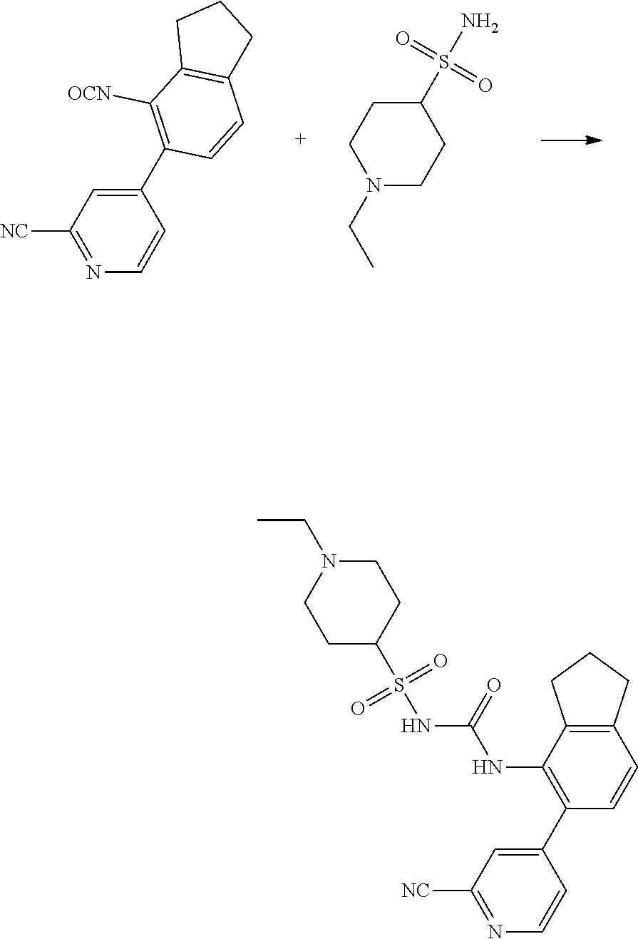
N1(CC)CCC(S(N)(=O)=O)CC1.C1(C2=CC([NC])=NC=C2)=C([OCN])C2=C(C=C1)CCC2.C1(C2=CC([NC])=NC=C2)=C(NC(NS(C2CCN(CC)CC2)(=O)=O)=O)C2=C(C=C1)CCC2
